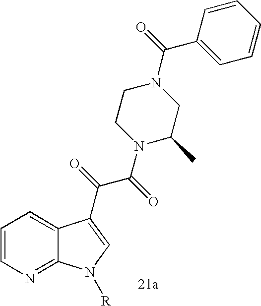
C1=CN=C2C(=C1)C(C(C(N1C(C)CN(C(=O)C3=CC=CC=C3)CC1)=O)=O)=CN2[R]
